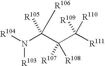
[R104]N(C(C(C([R111])([R110])[R109])([R108])[R107])([R106])[R105])[R103]
